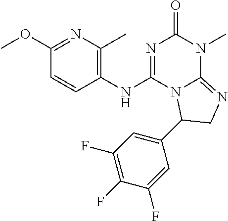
C1(OC)=NC(C)=C(NC2=NC(=O)N(C)C3=NCC(C4=CC(F)=C(F)C(F)=C4)N23)C=C1
